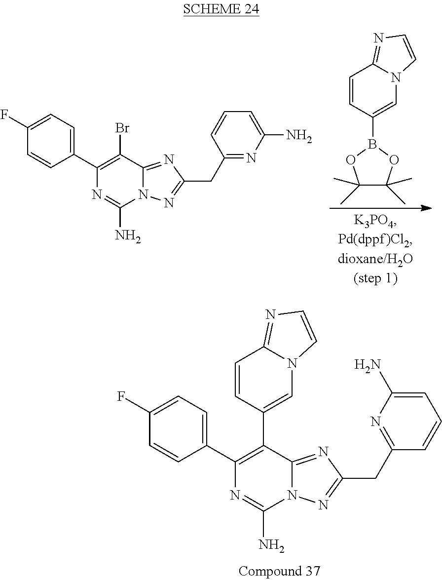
N12N=C(CC3=NC(N)=CC=C3)N=C1C(C1=CN3C=CN=C3C=C1)=C(C1=CC=C(F)C=C1)N=C2N.C1(CC2=NC(N)=CC=C2)=NN2C(=N1)C(Br)=C(C1=CC=C(F)C=C1)N=C2N.C1=CC(B2OC(C)(C)C(C)(C)O2)=CN2C1=NC=C2
